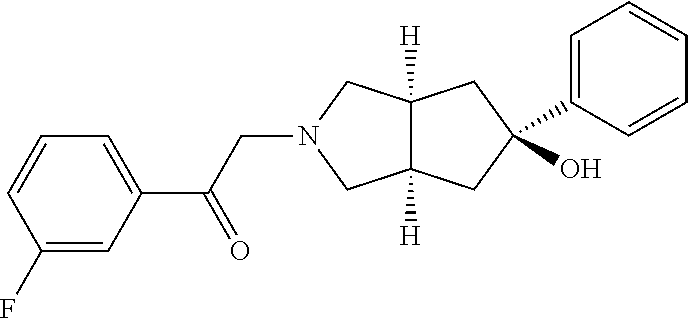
C1(O)(C2=CC=CC=C2)CC2([H])C([H])(CN(CC(C3=CC=CC(F)=C3)=O)C2)C1
